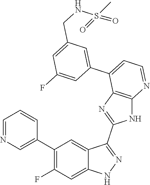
C1=NC=C(C2=C(F)C=C3C(=C2)C(C2=NC4=C(N2)N=CC=C4C2=CC(CNS(=O)(C)=O)=CC(F)=C2)=NN3)C=C1
